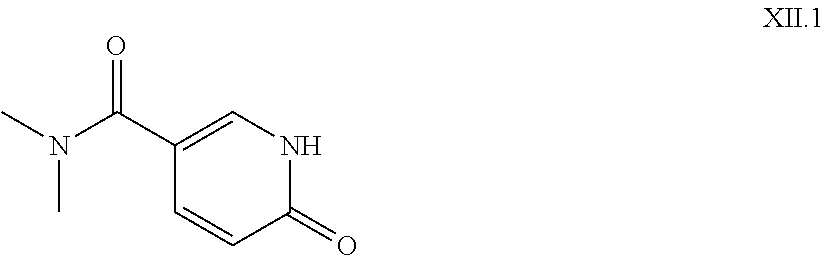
C1(C(N(C)C)=O)=CNC(=O)C=C1
